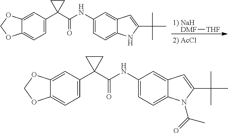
[DMF][THF].C12=CC(C3(C(NC4=CC=C5C(=C4)C=C(C(C)(C)C)N5)=O)CC3)=CC=C1OCO2.C12=CC(C3(C(NC4=CC=C5C(=C4)C=C(C(C)(C)C)N5C(=O)C)=O)CC3)=CC=C1OCO2
